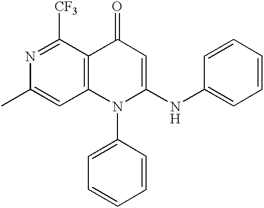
C12=C(C([CF3])=NC(C)=C1)C(=O)C=C(NC1=CC=CC=C1)N2C1=CC=CC=C1.[H]
